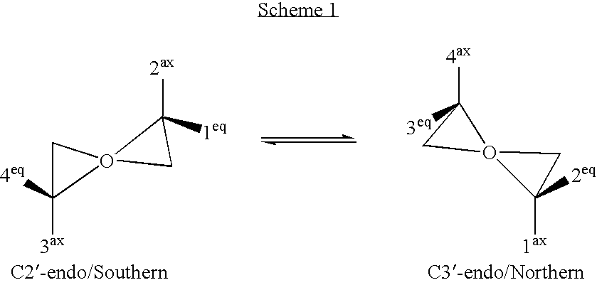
C1C([3ax])([4eq])O12CC2([2ax])[1eq].C1([4ax])([3eq])CO12C([1ax])([2eq])C2
